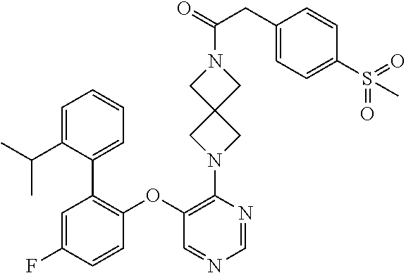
C1(OC2=C(C3=CC=CC=C3C(C)C)C=C(F)C=C2)=C(N2CC3(C2)CN(C(=O)CC2=CC=C(S(=O)(=O)C)C=C2)C3)N=CN=C1
